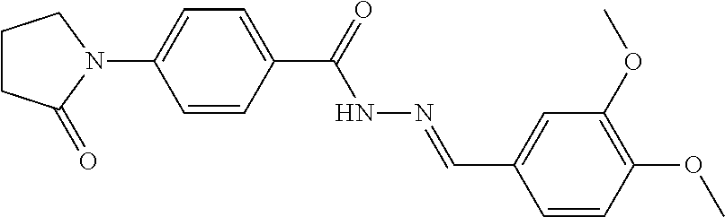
C1CC(=O)N(C2=CC=C(C(=O)NN=CC3=CC(OC)=C(OC)C=C3)C=C2)C1
